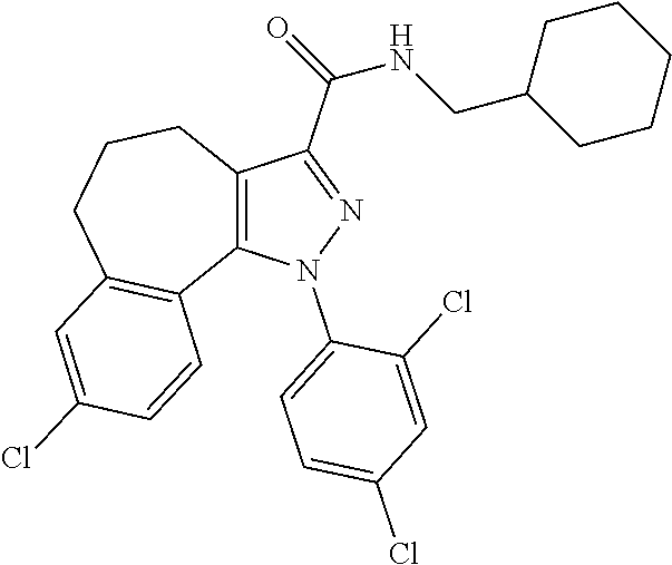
C12=C(N(C3=CC=C(Cl)C=C3Cl)N=C1C(NCC1CCCCC1)=O)C1=C(CCC2)C=C(Cl)C=C1
